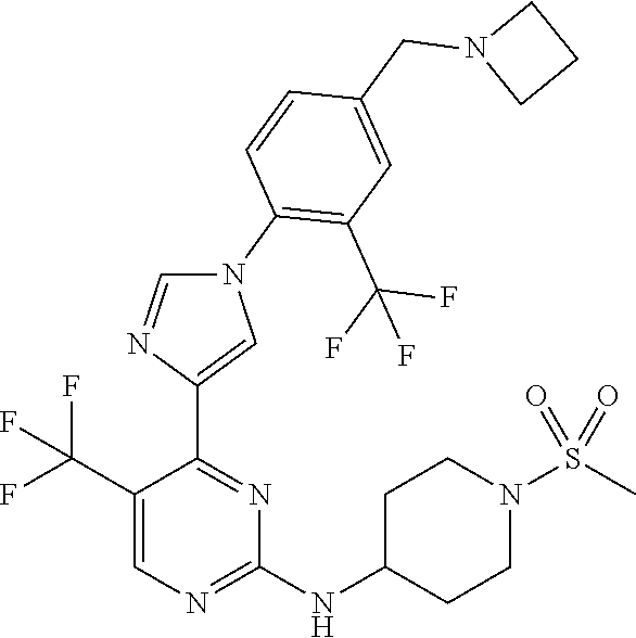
N1(C2=C(C(F)(F)F)C=C(CN3CCC3)C=C2)C=NC(C2=NC(NC3CCN(S(C)(=O)=O)CC3)=NC=C2C(F)(F)F)=C1
